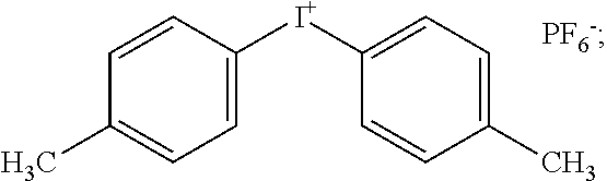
C1=CC([I+]C2=CC=C(C)C=C2)=CC=C1C.[PF6-]
